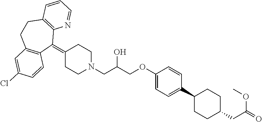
C1(=C2C3=C(CCC4=C2C=CC(Cl)=C4)C=CC=N3)CCN(CC(COC2=CC=C(C3CCC(CC(=O)OC)CC3)C=C2)O)CC1
